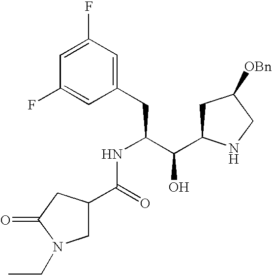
C1(F)=CC(F)=CC(CC(C(C2CC([OBn])CN2)O)NC(C2CN(CC)C(=O)C2)=O)=C1
